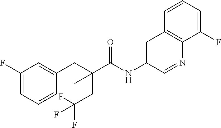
C1(F)=CC=CC(CC(C(NC2=CC3=C(N=C2)C(F)=CC=C3)=O)(CC(F)(F)F)C)=C1
